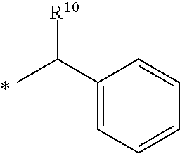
C1(C(C)[R10])=CC=CC=C1
